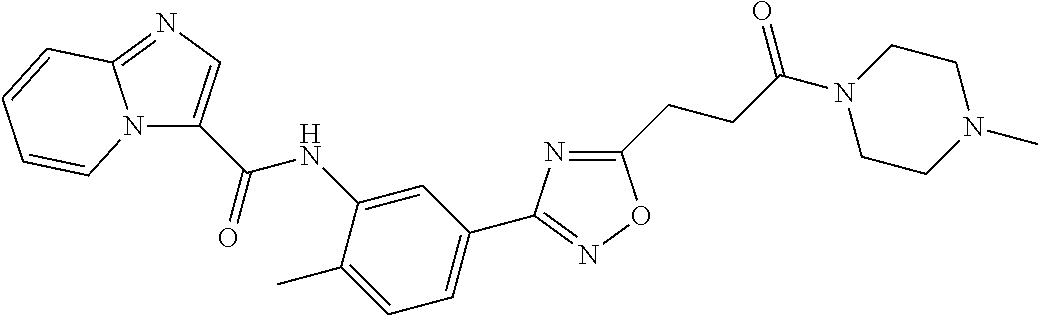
C(=O)(NC1=CC(C2=NOC(CCC(N3CCN(C)CC3)=O)=N2)=CC=C1C)C1=CN=C2N1C=CC=C2
